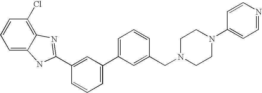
C1=C(C2=CC=CC(C3=NC4=C(Cl)C=CC=C4N3)=C2)C=C(CN2CCN(C3=CC=NC=C3)CC2)C=C1
